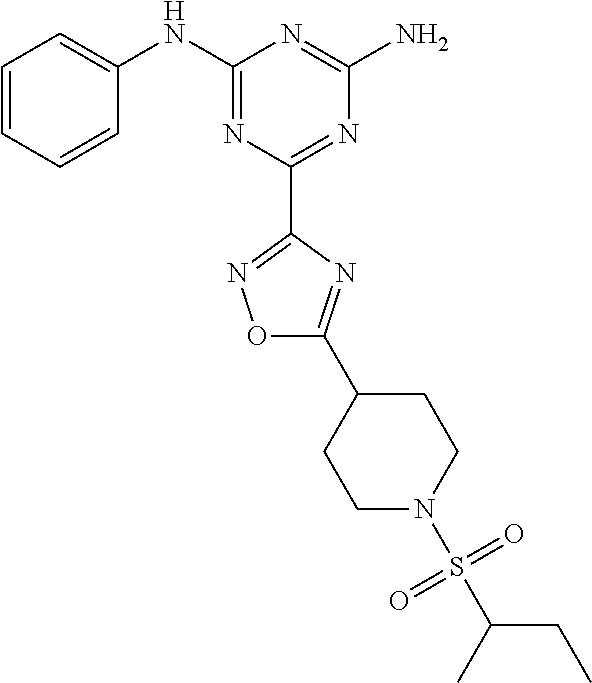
C1=CC=CC(NC2=NC(C3=NOC(C4CCN(S(C(C)CC)(=O)=O)CC4)=N3)=NC(N)=N2)=C1
